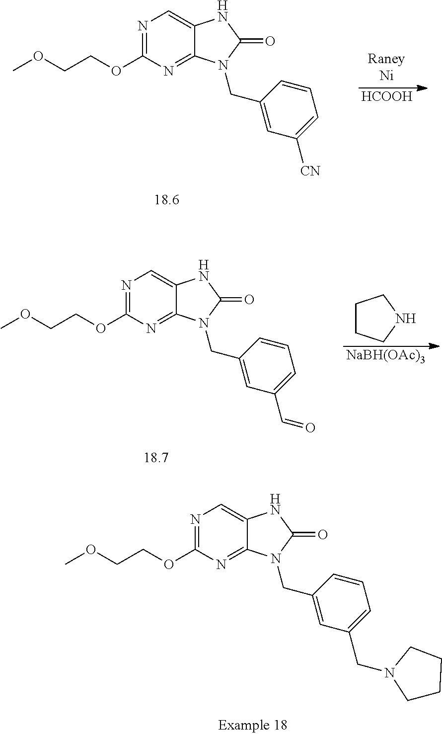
C1CCNC1.[NaBH(OAc)3].N1=C(OCCOC)N=C2C(=C1)NC(=O)N2CC1=CC(C=O)=CC=C1.N1=C(OCCOC)N=C2C(=C1)NC(=O)N2CC1=CC(CN2CCCC2)=CC=C1.N1=C(OCCOC)N=C2C(=C1)NC(=O)N2CC1=CC([CN])=CC=C1.[HCOOH]
